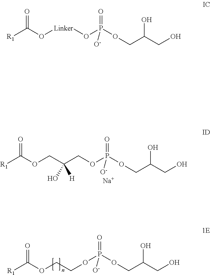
O(P(=O)(OCC(CO)O)[O-])CC(COC(=O)[R1])(O)[H].[Na].P(=O)(OCC(CO)O)([O-])OCCOC(=O)[R1].[R1]C(O[Linker]OP(=O)(OCC(CO)O)[O-])=O
